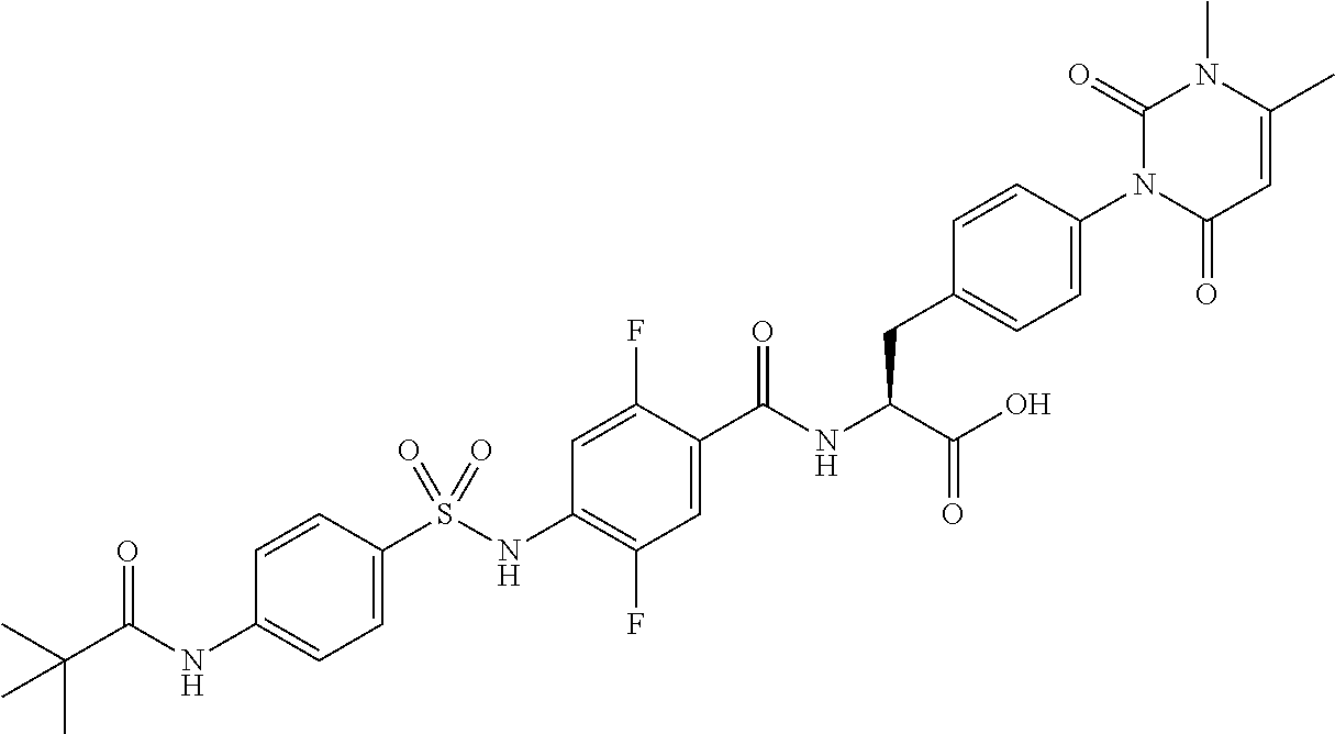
C1=C(S(NC2=C(F)C=C(C(NC(C(O)=O)CC3=CC=C(N4C(=O)C=C(C)N(C)C4=O)C=C3)=O)C(F)=C2)(=O)=O)C=CC(NC(C(C)(C)C)=O)=C1
